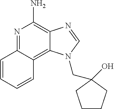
C1=CC2=NC(N)=C3C(=C2C=C1)N(CC1(O)CCCC1)C=N3
